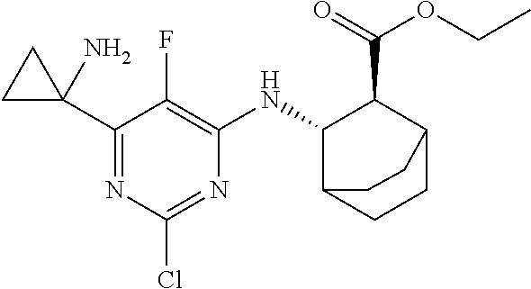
C1(C2(N)CC2)=NC(Cl)=NC(NC2C3CCC(C2C(=O)OCC)CC3)=C1F
